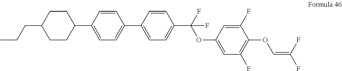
C1=CC(C2CCC(CCC)CC2)=CC=C1C1=CC=C(C(F)(OC2=CC(F)=C(OC=C(F)F)C(F)=C2)F)C=C1
